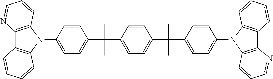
C12=C(N(C3=CC=C(C(C4=CC=C(C(C5=CC=C(N6C7=C(C8=C6C=CC=N8)C=CC=C7)C=C5)(C)C)C=C4)(C)C)C=C3)C3=C1C=CC=C3)C=CC=N2
